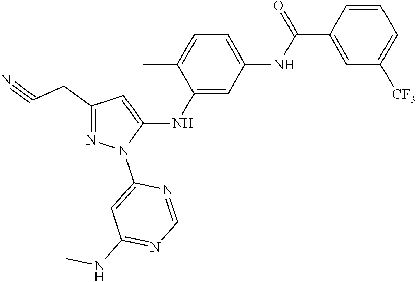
C1(CC#N)=NN(C2=CC(NC)=NC=N2)C(NC2=CC(NC(C3=CC([CF3])=CC=C3)=O)=CC=C2C)=C1
